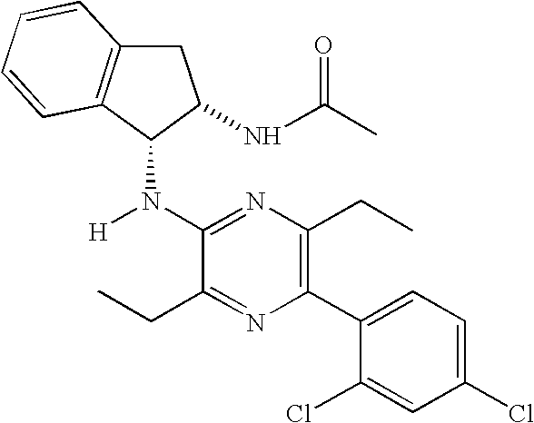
C1C2=C(C(N([H])C3=NC(CC)=C(C4=CC=C(Cl)C=C4Cl)N=C3CC)C1NC(C)=O)C=CC=C2
